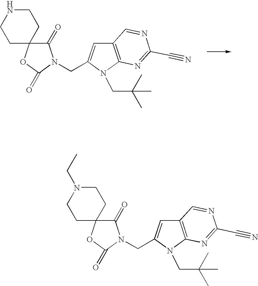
C(C1=CC2=C(N1CC(C)(C)C)N=C(C#N)N=C2)N1C(=O)C2(OC1=O)CCNCC2.C(C1=CC2=C(N1CC(C)(C)C)N=C(C#N)N=C2)N1C(=O)C2(OC1=O)CCN(CC)CC2
